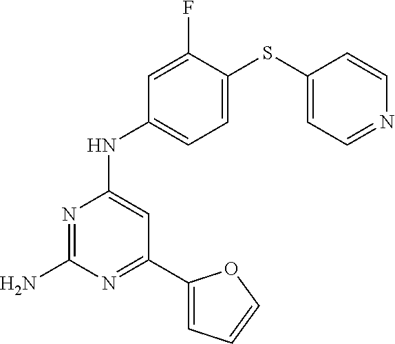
NC1=NC(NC2=CC=C(SC3=CC=NC=C3)C(F)=C2)=CC(C2=CC=CO2)=N1
